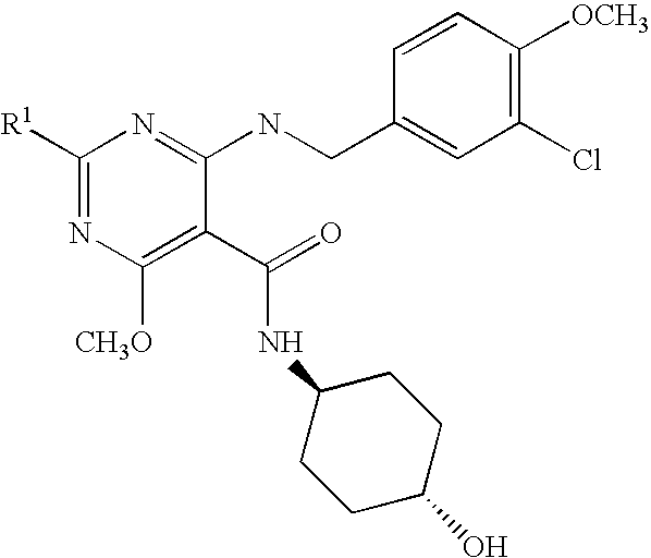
C1([R1])=NC([CH3O])=C(C(=O)NC2CCC(O)CC2)C(NCC2=CC(Cl)=C([OCH3])C=C2)=N1
